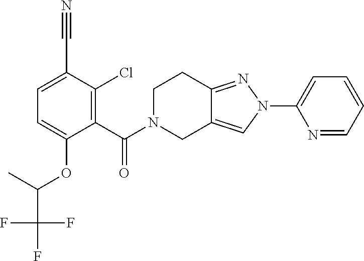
C12=NN(C3=CC=CC=N3)C=C1CN(C(=O)C1=C(Cl)C(C#N)=CC=C1OC(C(F)(F)F)C)CC2
